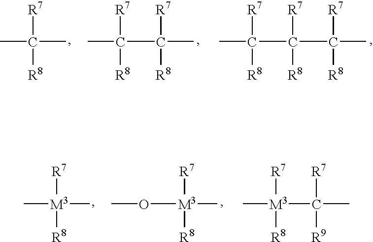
[R7]C(C)(C)[R8].[R7]C(C)([R8])C([R7])(C)[R8].[R7]C(C)([R8])C([R7])([R8])C([R7])(C)[R8].[R7][M3](C)(C)[R8].CO[M3]([R7])(C)[R8].[R7][M3](C)([R8])C([R7])([R9])C
